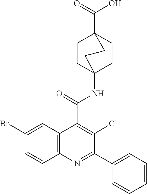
C(C12CCC(NC(C3=C(Cl)C(C4=CC=CC=C4)=NC4=C3C=C(Br)C=C4)=O)(CC1)CC2)(=O)O
